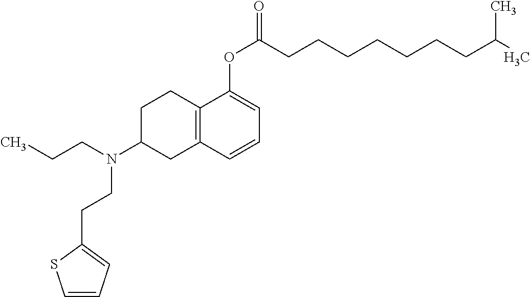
C1C2=C(CC(N(CCC)CCC3=CC=CS3)C1)C=CC=C2OC(CCCCCCCC(C)C)=O
